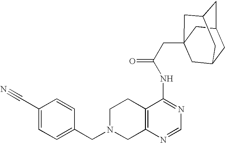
C1N(CC2=CC=C(C#N)C=C2)CC2=C(C1)C(NC(=O)CC13CC4CC(CC(C1)C4)C3)=NC=N2
